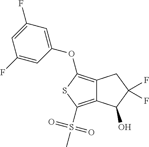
C12=C(OC3=CC(F)=CC(F)=C3)SC(S(C)(=O)=O)=C1C(O)C(F)(F)C2
